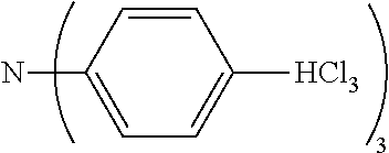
NC1=CC=C([HCl3])C=C1
